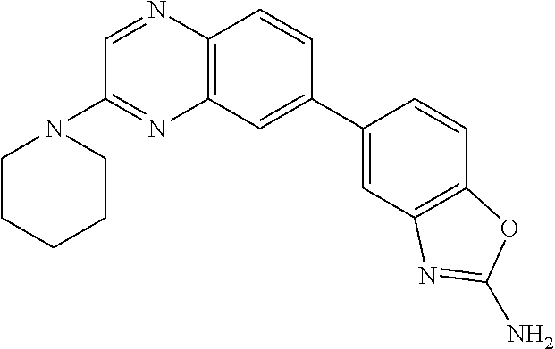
C1=C(C2=CC3=C(N=CC(N4CCCCC4)=N3)C=C2)C=CC2=C1N=C(N)O2
